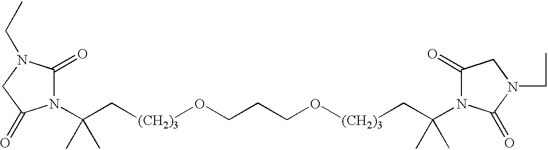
C([(CH2)3]OCCCO[(CH2)3]CC(C)(C)N1C(=O)CN(CC)C1=O)C(C)(C)N1C(=O)N(CC)CC1=O
